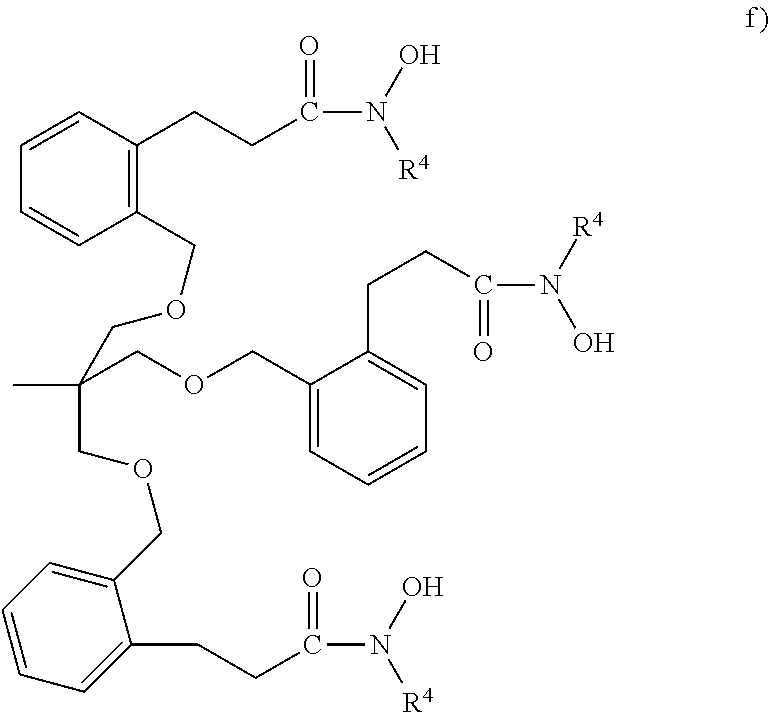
C1=CC(COCC(C)(COCC2=CC=CC=C2CCC(N([R4])O)=O)COCC2=CC=CC=C2CCC(=O)N(O)[R4])=C(CCC(=O)N([R4])O)C=C1
